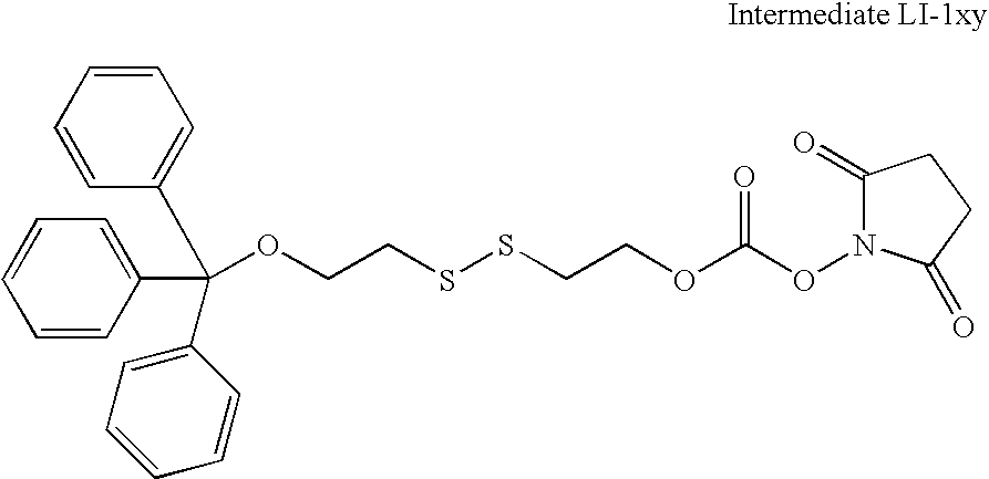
C1=CC=CC(C(C2=CC=CC=C2)(C2=CC=CC=C2)OCCSSCCOC(ON2C(=O)CCC2=O)=O)=C1
